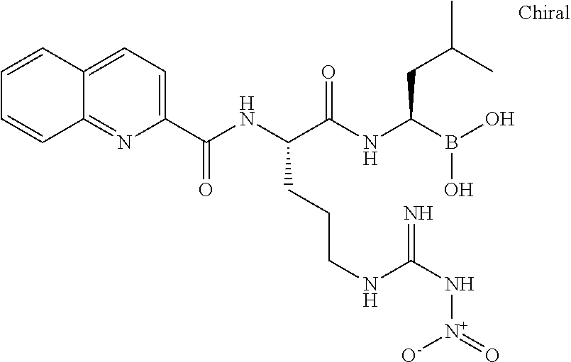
C1(C(NC(C(NC(B(O)O)CC(C)C)=O)CCCNC(N[N+](=O)[O-])=N)=O)=CC=C2C(=N1)C=CC=C2
